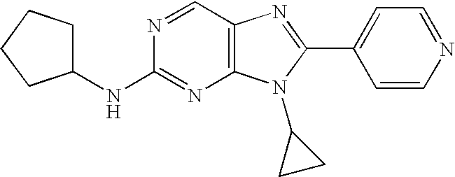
N(C1=NC2=C(C=N1)N=C(C1=CC=NC=C1)N2C1CC1)C1CCCC1
